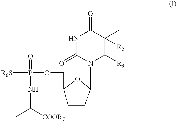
[R6S]P(OCC1CCC(N2C([R3])C(C)([R2])C(=O)NC2=O)O1)(=O)NC(C)[COOR7]
